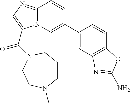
N12C(=NC=C1C(=O)N1CCCN(C)CC1)C=CC(C1=CC3=C(C=C1)OC(N)=N3)=C2
